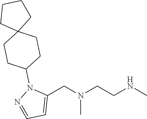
N(C)(CC1=CC=NN1C1CCC2(CCCC2)CC1)CCNC
